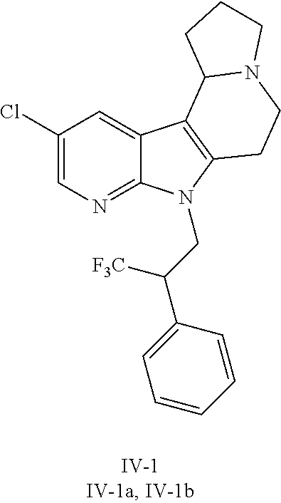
C1(Cl)=CN=C2C(=C1)C1=C(N2CC(C2=CC=CC=C2)[F3C])CCN2C1CCC2
